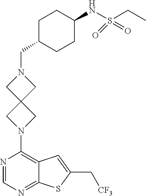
C1C(CN2CC3(C2)CN(C2=C4C(=NC=N2)SC(C[CF3])=C4)C3)CCC(NS(CC)(=O)=O)C1
